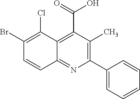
C1=CC=C(C2=C(C)C(C(O)=O)=C3C(=N2)C=CC(Br)=C3Cl)C=C1
